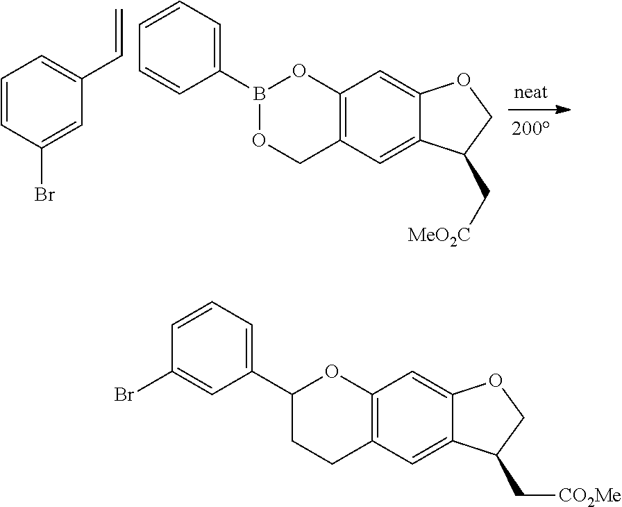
B1(C2=CC=CC=C2)OCC2=C(O1)C=C1C(=C2)C(C[MeO2C])CO1.C1=CC(Br)=CC(C=C)=C1.C1(C2=CC=CC(Br)=C2)CCC2=C(O1)C=C1C(=C2)C(C[CO2Me])CO1
